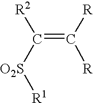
[R2]C([O2S][R1])=C([R])[R]
